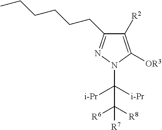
C1([R2])=C([OR3])N(C([i-Pr])([i-Pr])C([R8])([R6])[R7])N=C1CCCCCC
